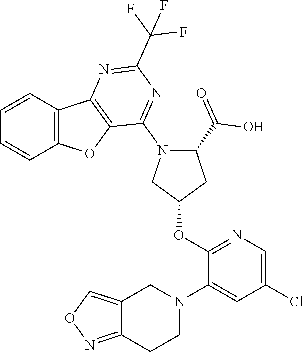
C1=CC2=C(C=C1)OC1=C2N=C(C(F)(F)F)N=C1N1C(C(=O)O)CC(OC2=NC=C(Cl)C=C2N2CC3=CON=C3CC2)C1
